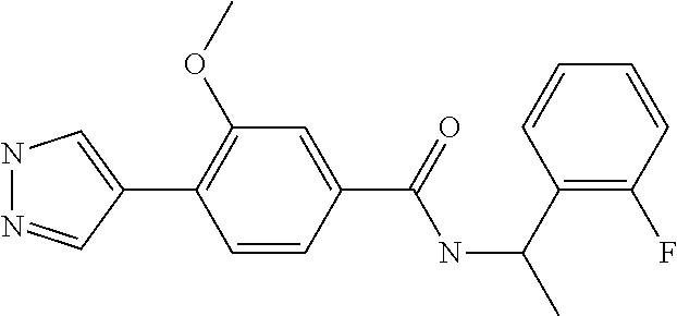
N1N=CC(C2=C(OC)C=C(C(NC(C3=C(F)C=CC=C3)C)=O)C=C2)=C1
